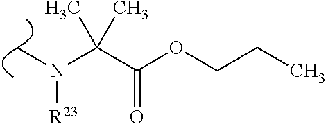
C(C(OCCC)=O)(N(C)[R23])(C)C
